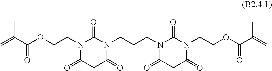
C=C(C(=O)OCCN1C(=O)CC(=O)N(CCCN2C(=O)CC(=O)N(CCOC(C(=C)C)=O)C2=O)C1=O)C
